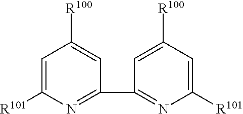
C1=C([R101])N=C(C2=NC([R101])=CC([R100])=C2)C=C1[R100]
